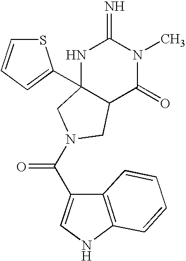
C(=O)(N1CC2(C3=CC=CS3)NC(=N)N(C)C(=O)C2C1)C1=CNC2=C1C=CC=C2
